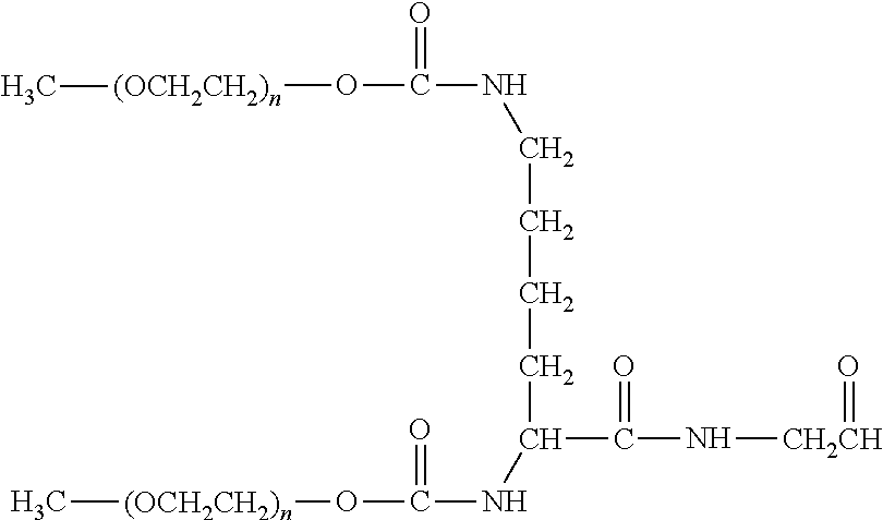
C[(OCH2CH2)n]OC(NC(C(N[CH2CH]=O)=O)CCCCNC(O[(OCH2CH2)n]C)=O)=O
